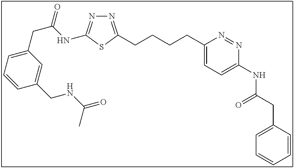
N1=C(CCCCC2=CC=C(NC(CC3=CC=CC=C3)=O)N=N2)SC(NC(CC2=CC=CC(CNC(=O)C)=C2)=O)=N1
